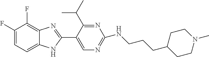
C1=C2C(=C(F)C(F)=C1)N=C(C1=CN=C(NCCCC3CCN(C)CC3)N=C1C(C)C)N2
